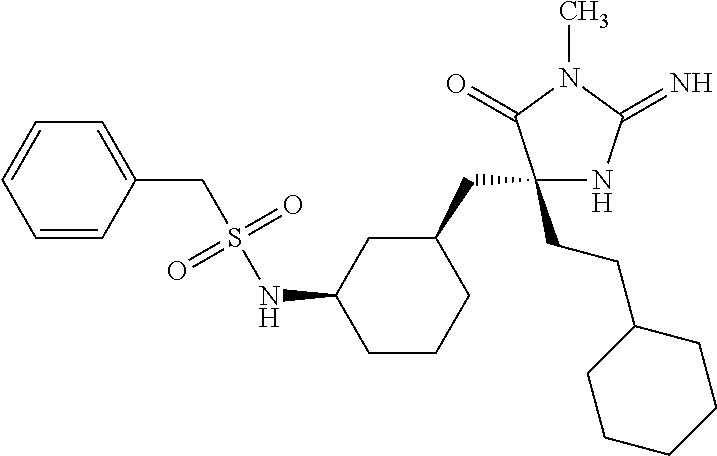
C1=CC=CC(CS(NC2CCCC(CC3(CCC4CCCCC4)NC(=N)N(C)C3=O)C2)(=O)=O)=C1
